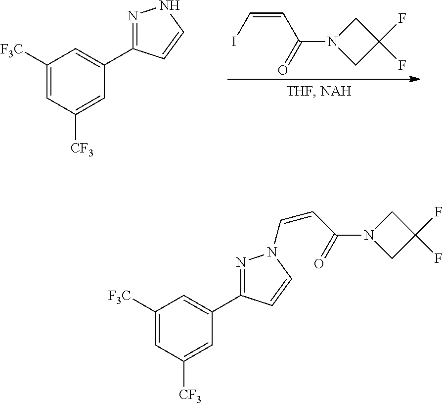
C(=CC(=O)N1CC(F)(F)C1)I.C1([F3C])=CC([CF3])=CC(C2=NNC=C2)=C1.C1([F3C])=CC([CF3])=CC(C2=NN(C=CC(=O)N3CC(F)(F)C3)C=C2)=C1
